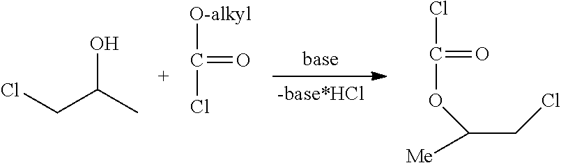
C(OC(CCl)[Me])(=O)Cl.C(Cl)(=O)[O-alkyl].C(C(O)C)Cl
